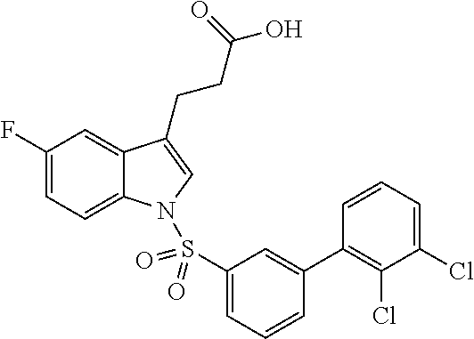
C1(F)=CC=C2C(=C1)C(CCC(O)=O)=CN2S(C1=CC=CC(C2=C(Cl)C(Cl)=CC=C2)=C1)(=O)=O
